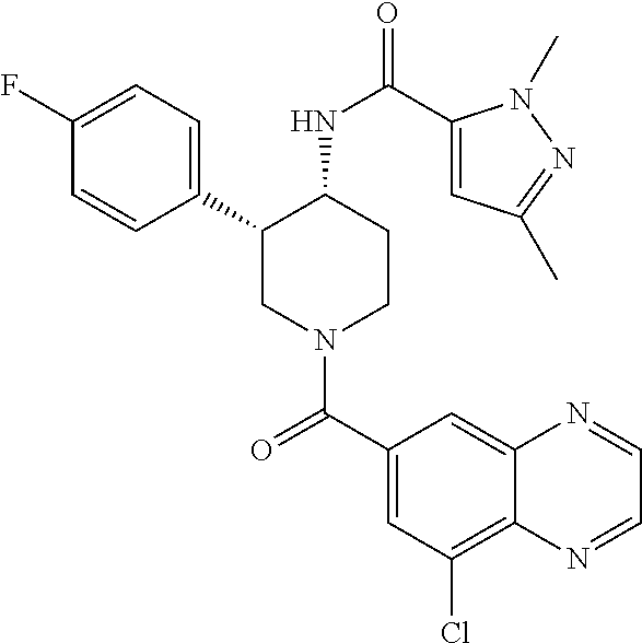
C1(F)=CC=C(C2CN(C(C3=CC(Cl)=C4C(=C3)N=CC=N4)=O)CCC2NC(=O)C2=CC(C)=NN2C)C=C1
